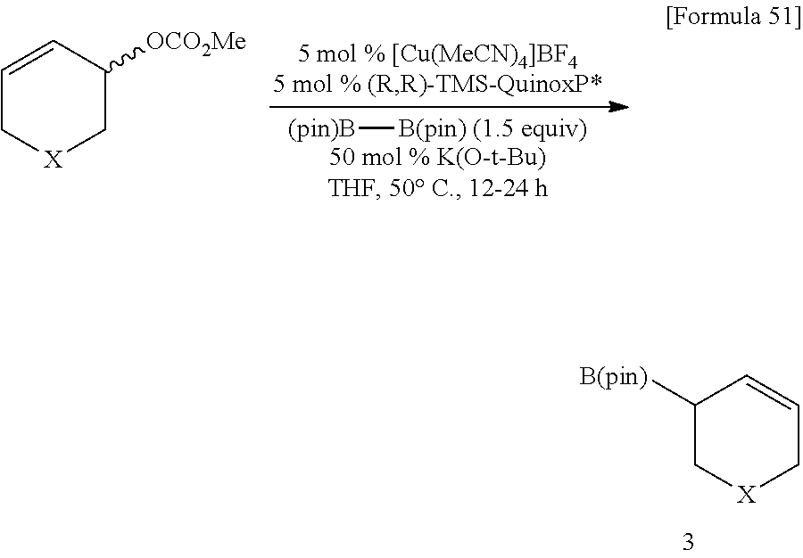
C1([B(pin)])C[X]CC=C1.[(pin)B][B(pin)].C1=CC([OCO2Me])C[X]C1
